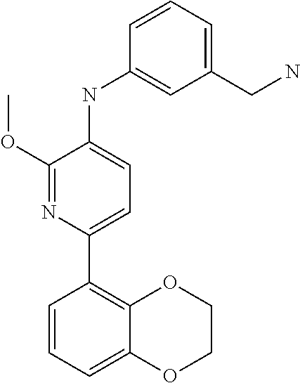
C1(OC)=NC(C2=C3C(=CC=C2)OCCO3)=CC=C1NC1=CC(CN)=CC=C1
